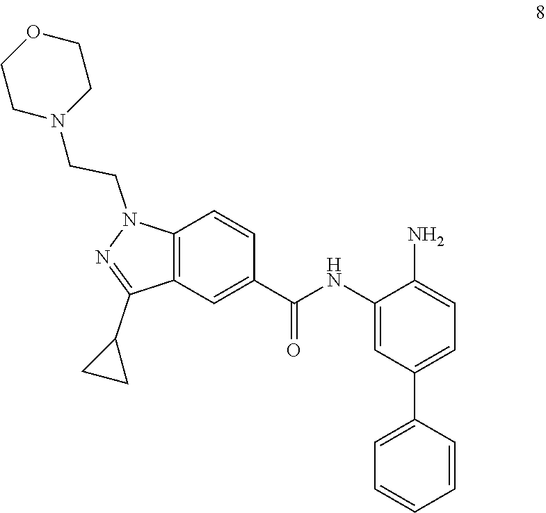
C1(NC(=O)C2=CC3=C(C=C2)N(CCN2CCOCC2)N=C3C2CC2)=CC(C2=CC=CC=C2)=CC=C1N
